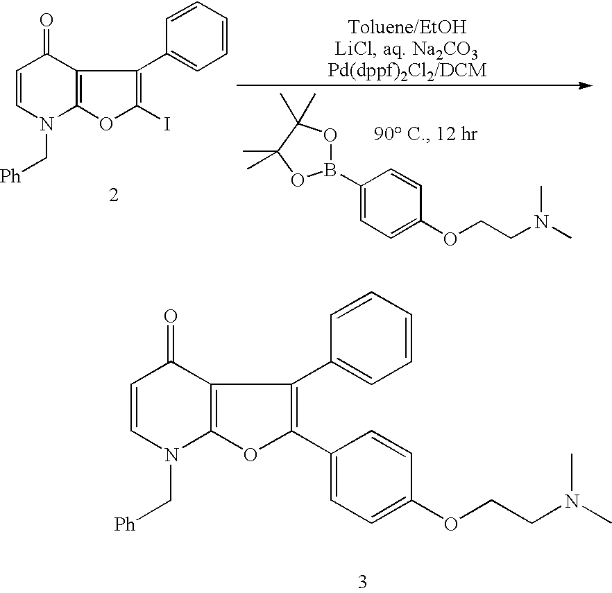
N1(C[Ph])C2=C(C(=O)C=C1)C(C1=CC=CC=C1)=C(I)O2.C1=C(OCCN(C)C)C=CC(B2OC(C)(C)C(C)(C)O2)=C1.N1(C[Ph])C2=C(C(=O)C=C1)C(C1=CC=CC=C1)=C(C1=CC=C(OCCN(C)C)C=C1)O2
